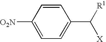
C1=CC([O2N])=CC=C1C([R1])[X]
